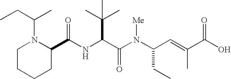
N(C(C(N(C(CC)C=C(C)C(O)=O)[Me])=O)C(C)(C)C)C(C1N(C(CC)C)CCCC1)=O
